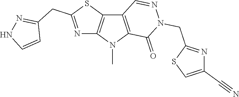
C12=C(N(C)C3=C1C=NN(CC1=NC(C#N)=CS1)C3=O)N=C(CC1=NNC=C1)S2
